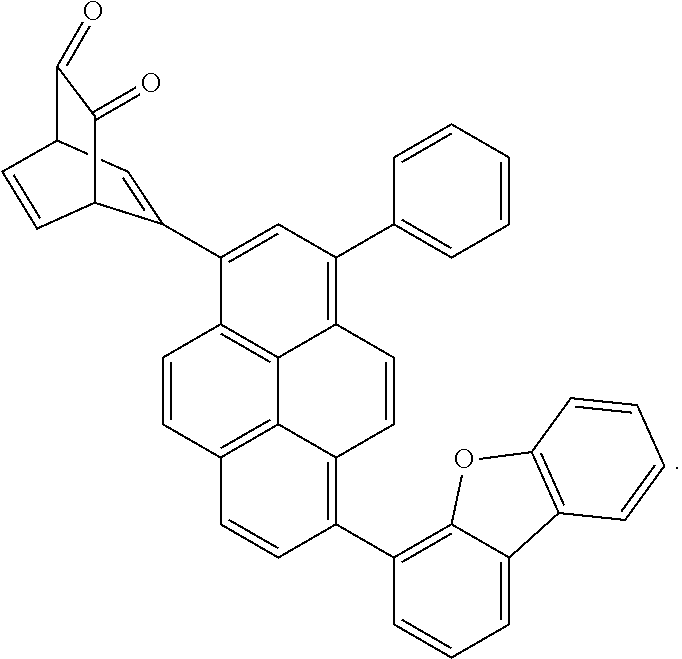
C1=CC2=C3C4=C1C(C1=CC5C(=O)C(=O)C1C=C5)=CC(C1=CC=CC=C1)=C4C=CC3=C(C1=C3C(=CC=C1)C1=C(O3)C=CC=C1)C=C2
